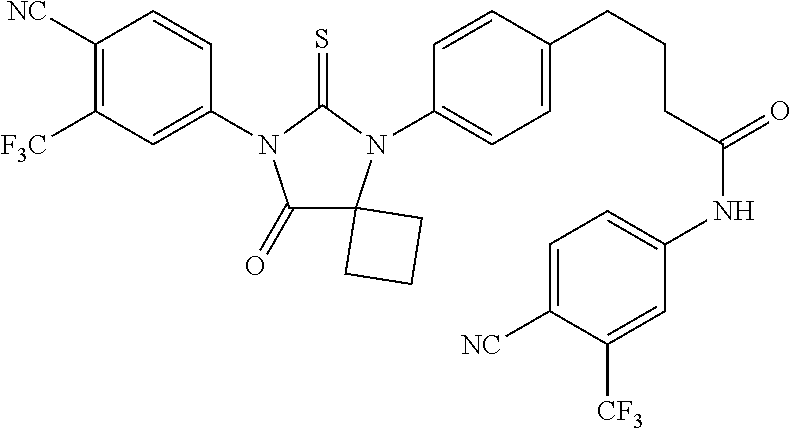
C1(=O)C2(N(C3=CC=C(CCCC(NC4=CC=C([NC])C([CF3])=C4)=O)C=C3)C(=S)N1C1=CC([F3C])=C([NC])C=C1)CCC2
